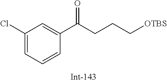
C1(Cl)=CC=CC(C(CCC[OTBS])=O)=C1
